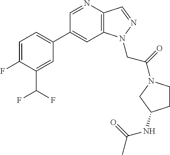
C1(C2=CC=C(F)C(C(F)F)=C2)=CC2=C(C=NN2CC(=O)N2CCC(NC(C)=O)C2)N=C1
